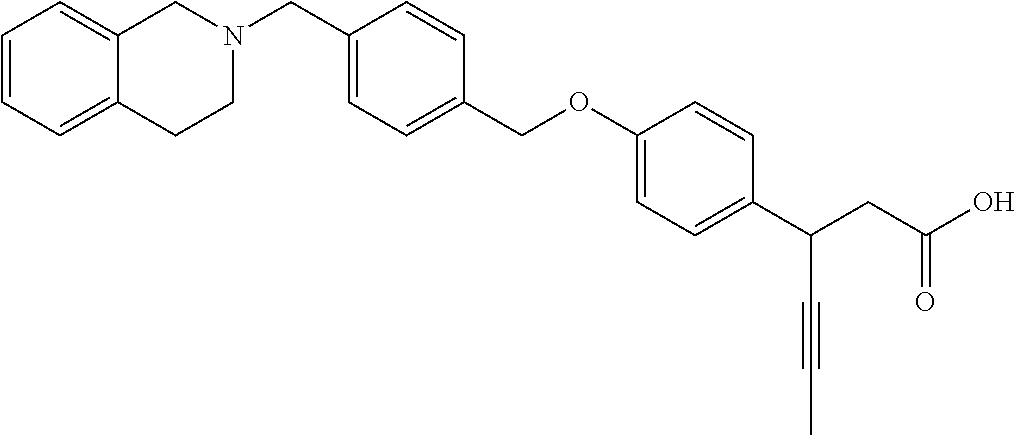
C1=CC=C2C(=C1)CN(CC1=CC=C(COC3=CC=C(C(CC(O)=O)C#CC)C=C3)C=C1)CC2
